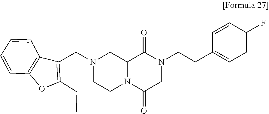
C12=C(C(CN3CCN4C(C3)C(=O)N(CCC3=CC=C(F)C=C3)CC4=O)=C(CC)O1)C=CC=C2
